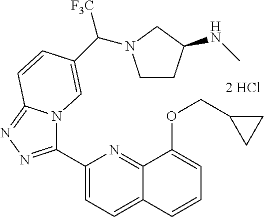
C1(C2=NN=C3N2C=C(C([F3C])N2CCC(NC)C2)C=C3)=CC=C2C(=N1)C(OCC1CC1)=CC=C2
